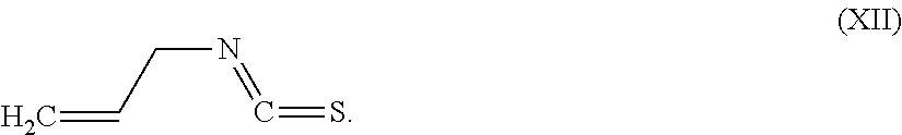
C=CCN=C=S
